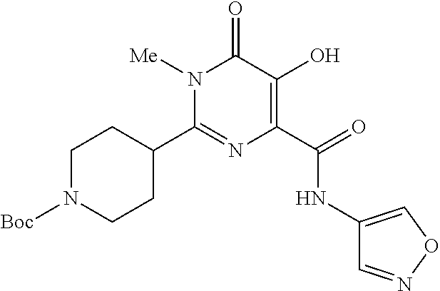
N1([Me])C(C2CCN([Boc])CC2)=NC(C(NC2=CON=C2)=O)=C(O)C1=O
